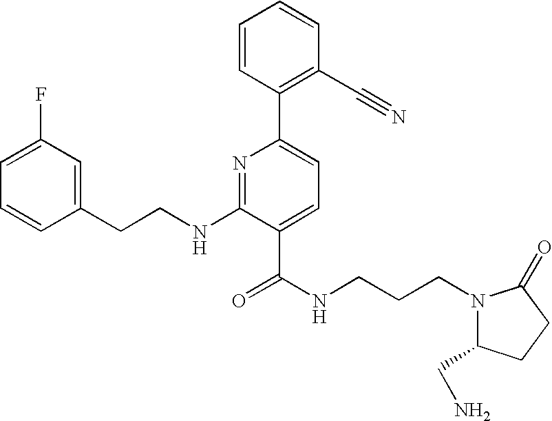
C1=CC(CCNC2=NC(C3=C(C#N)C=CC=C3)=CC=C2C(NCCCN2C(CN)CCC2=O)=O)=CC(F)=C1
